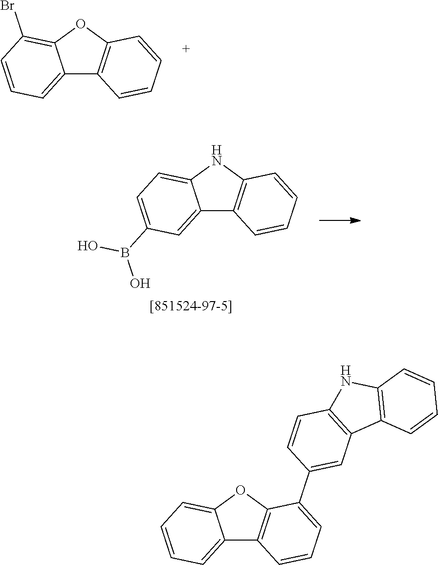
C12=CC=CC(Br)=C1OC1=C2C=CC=C1.C12=CC(B(O)O)=CC=C1NC1=C2C=CC=C1.C12=CC=CC=C1OC1=C2C=CC=C1C1=CC2=C(C=C1)NC1=C2C=CC=C1
